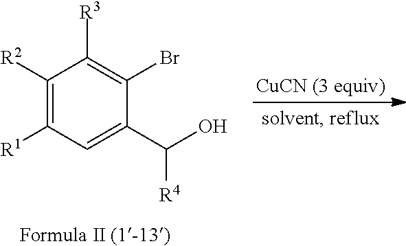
C1([R2])=C([R1])C=C(C(O)[R4])C(Br)=C1[R3]
